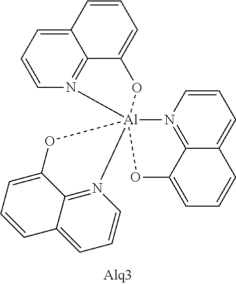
C1=CC2=CC=CN3=C2C(=C1)O[Al]312(N3=C4C(=CC=C3)C=CC=C4O1)N1=C3C(=CC=C1)C=CC=C3O2
